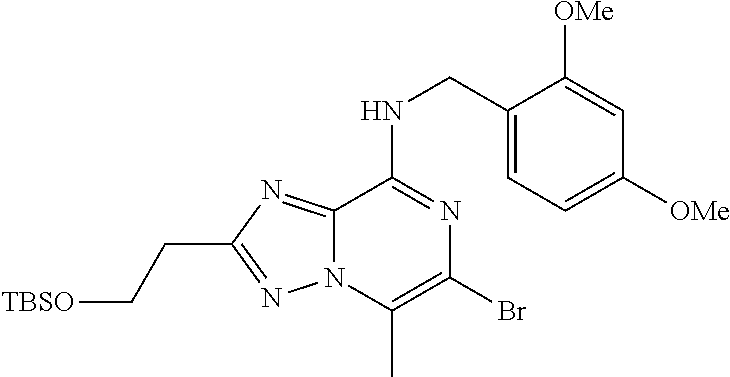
C1(CNC2=NC(Br)=C(C)N3C2=NC(CC[TBSO])=N3)=CC=C([OMe])C=C1[OMe]
